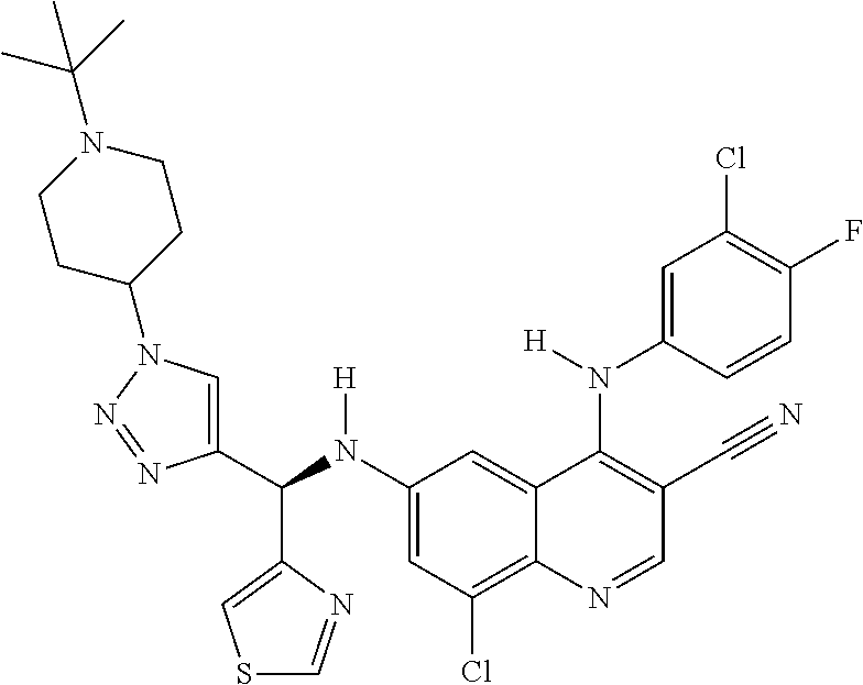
C1(N(C(C2=CN(C3CCN(C(C)(C)C)CC3)N=N2)C2=CSC=N2)[H])=CC(Cl)=C2C(=C1)C(N(C1=CC(Cl)=C(F)C=C1)[H])=C(C#N)C=N2
